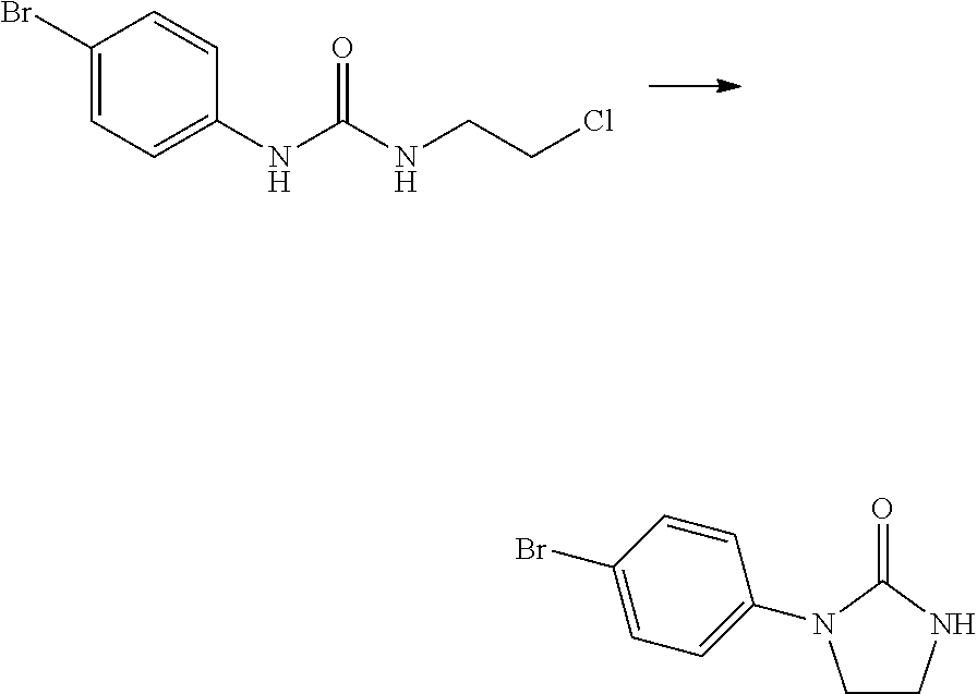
C1(Br)=CC=C(NC(NCCCl)=O)C=C1.C1CNC(=O)N1C1=CC=C(Br)C=C1
